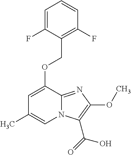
C1=C(OCC2=C(F)C=CC=C2F)C2=NC(OC)=C(C(=O)O)N2C=C1C
